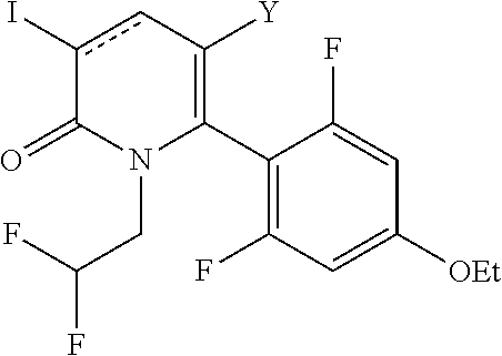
C1(C2=C([Y])cc(I)C(=O)N2CC(F)F)=C(F)C=C([OEt])C=C1F
